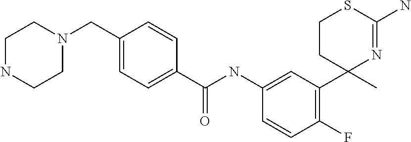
C1(C(NC2=CC(C3(C)N=C(N)SCC3)=C(F)C=C2)=O)=CC=C(CN2CCNCC2)C=C1
